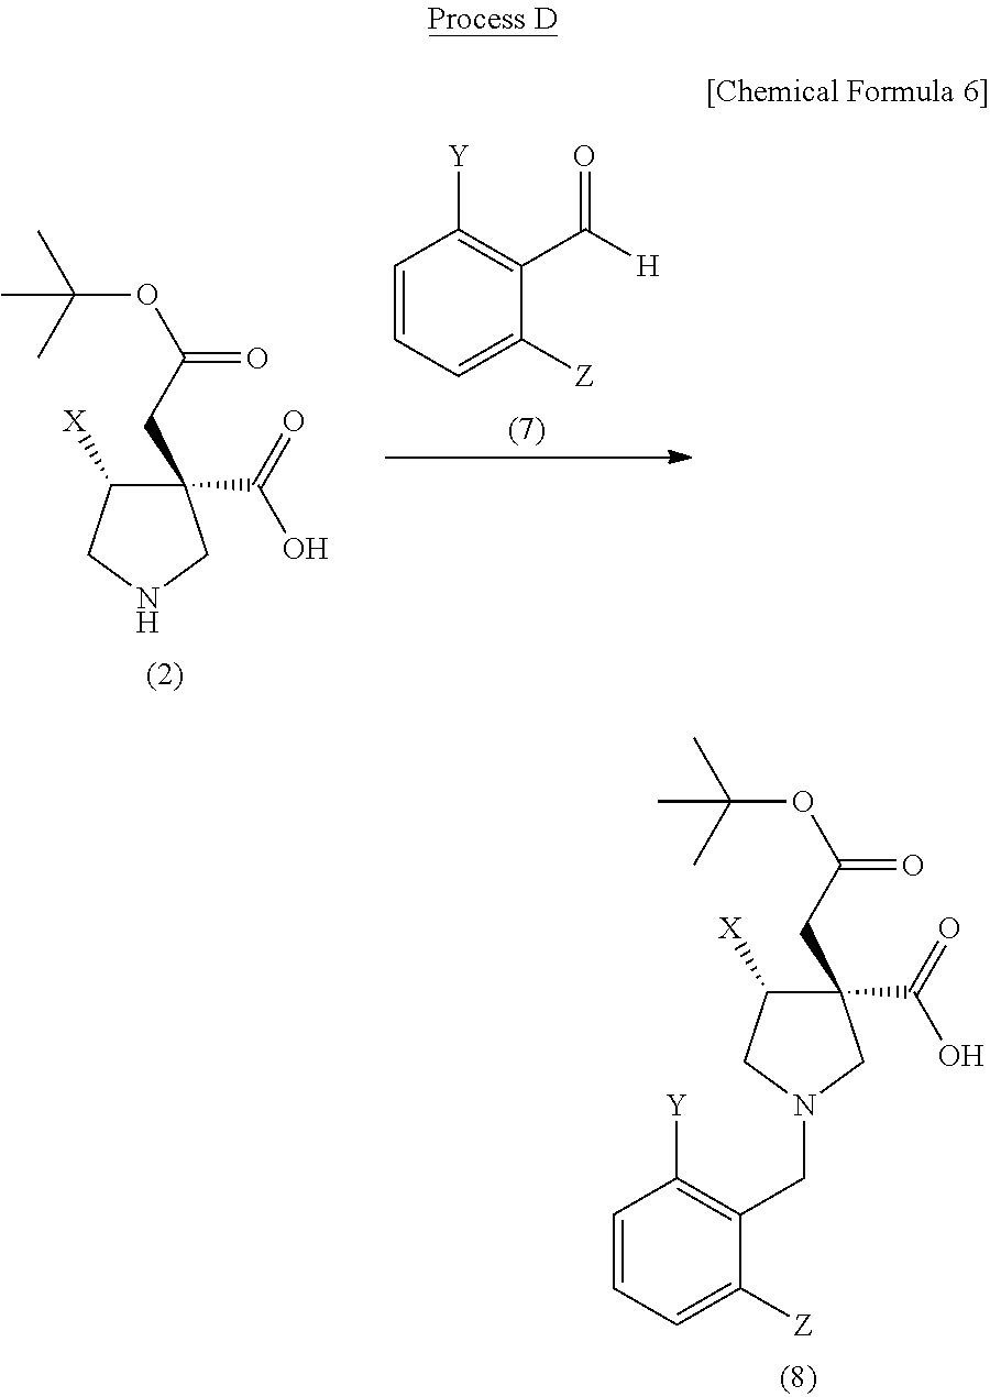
C1(CC(OC(C)(C)C)=O)(C(=O)O)C([X])CN(CC2=C([Y])C=CC=C2[Z])C1.C1(CC(OC(C)(C)C)=O)(C(=O)O)C([X])CNC1.C1=CC=C([Z])C(C([H])=O)=C1[Y]
